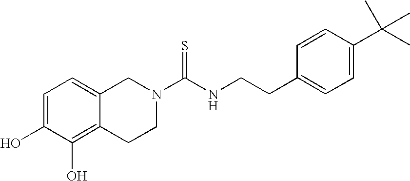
C1=C(O)C(O)=C2C(=C1)CN(C(NCCC1=CC=C(C(C)(C)C)C=C1)=S)CC2
